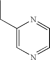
C1(CC)=CN=CC=N1
